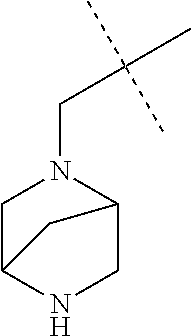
C1C2NCC(N1CC(C)(C)C)C2
